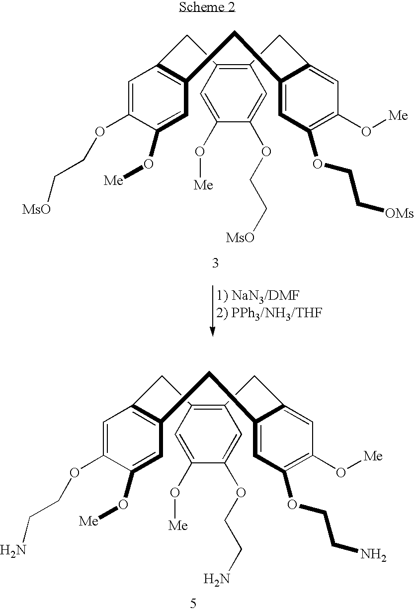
C12=C(C=C(O[Me])C(OCC[MsO])=C1)CC1=C(C=C(O[Me])C(OCC[MsO])=C1)CC1=CC(OCC[OMs])=C(O[Me])C=C1C2.C12=C(C=C(O[Me])C(OCCN)=C1)CC1=C(C=C(O[Me])C(OCCN)=C1)CC1=CC(OCCN)=C(O[Me])C=C1C2
